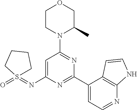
O1CCN(C2=NC(C3=CC=NC4=C3C=CN4)=NC(N=S3(=O)CCCC3)=C2)C(C)C1
